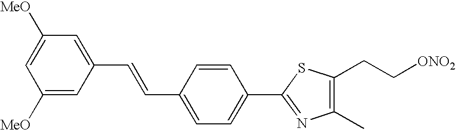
C1(C2=NC(C)=C(CC[ONO2])S2)=CC=C(C=CC2=CC([MeO])=CC([MeO])=C2)C=C1
